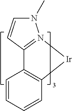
C1=CC=CC2=C1C1=N([Ir]2)N(C)C=C1
